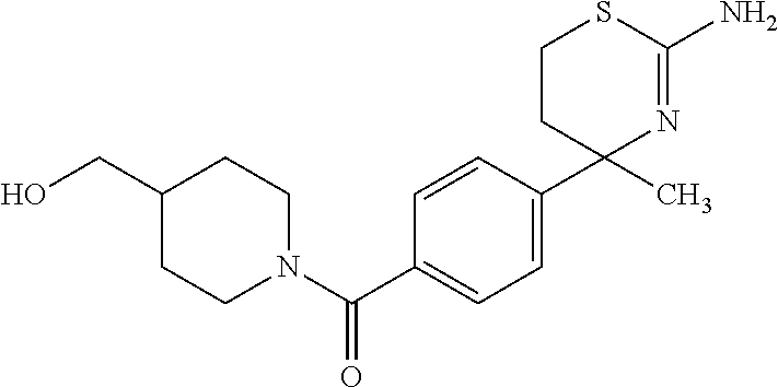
C1=C(C2(C)N=C(N)SCC2)C=CC(C(N2CCC(CO)CC2)=O)=C1
